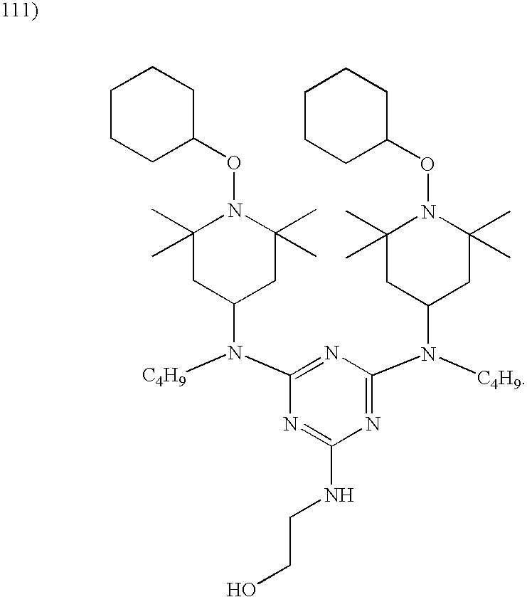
N1=C(N([C4H9])C2CC(C)(C)N(OC3CCCCC3)C(C)(C)C2)N=C(N([C4H9])C2CC(C)(C)N(OC3CCCCC3)C(C)(C)C2)N=C1NCCO
